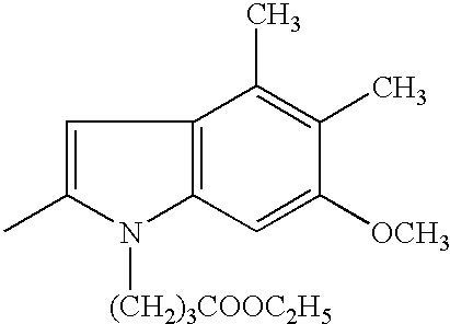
C1=C(C)N([(CH2)3COOC2H5])C2=C1C(C)=C(C)C([OCH3])=C2
